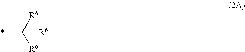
*C([R6])([R6])[R6]
